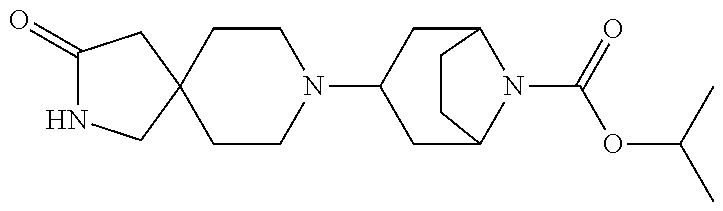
C1(=O)NCC2(C1)CCN(C1CC3N(C(=O)OC(C)C)C(C1)CC3)CC2
